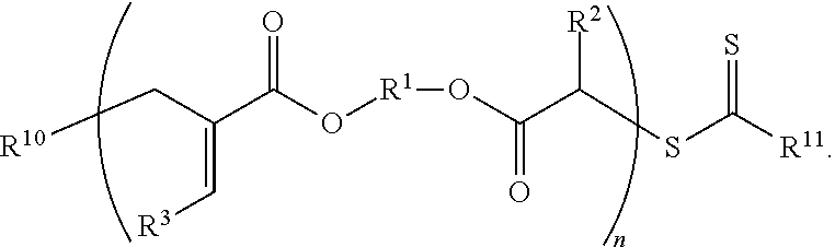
[R10]CC(=C[R3])C(O[R1]OC(C([R2])SC(=S)[R11])=O)=O
